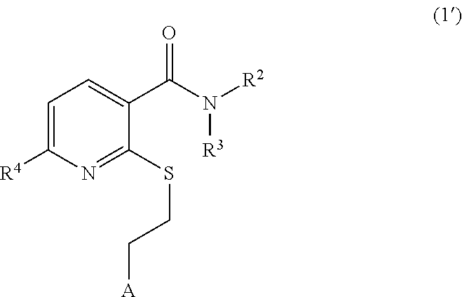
C1([R4])=CC=C(C(N([R2])[R3])=O)C(SCC[A])=N1
